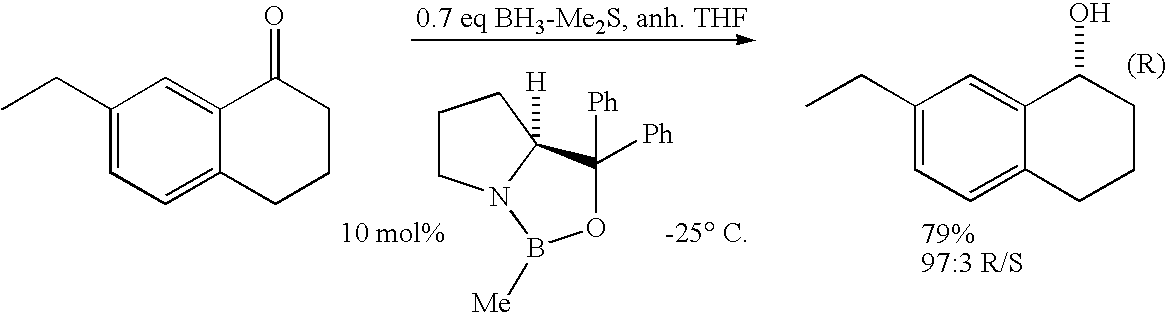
C1(CC)=CC=C2C(=C1)C(=O)CCC2.C1CN2C([H])(C1)C([Ph])([Ph])OB2[Me].C1(CC)=CC=C2C(=C1)C(O)CCC2
